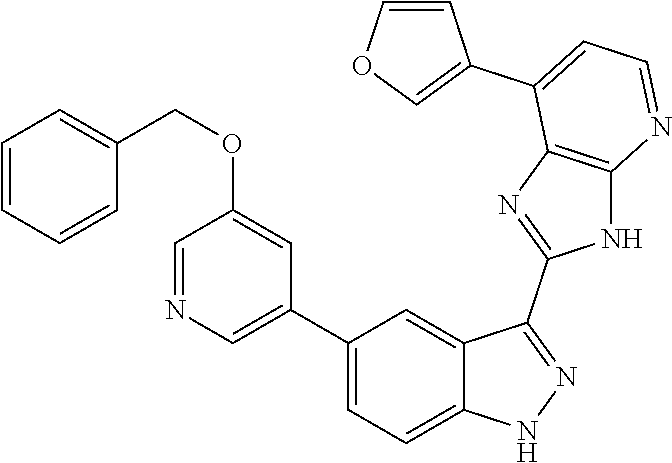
C1(C2=CC=C3C(=C2)C(C2=NC4=C(N2)N=CC=C4C2=COC=C2)=NN3)=CN=CC(OCC2=CC=CC=C2)=C1
